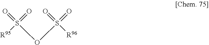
[R95]S(OS([R96])(=O)=O)(=O)=O
